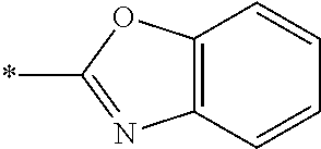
C12=C(C=CC=C1)N=C(*)O2
